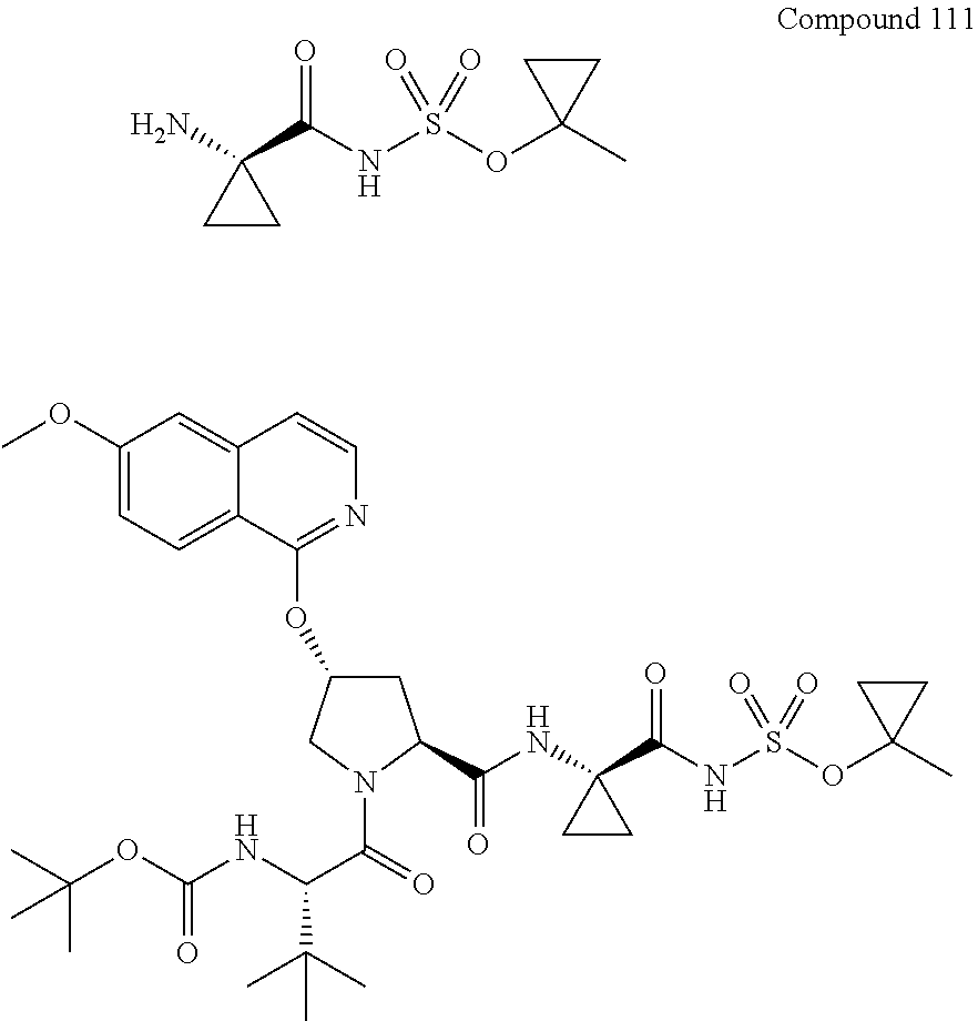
C1CC1(N)C(NS(OC1(C)CC1)(=O)=O)=O.C1(OC)=CC=C2C(=C1)C=CN=C2OC1CC(C(NC2(C(NS(OC3(C)CC3)(=O)=O)=O)CC2)=O)N(C(C(NC(=O)OC(C)(C)C)C(C)(C)C)=O)C1
